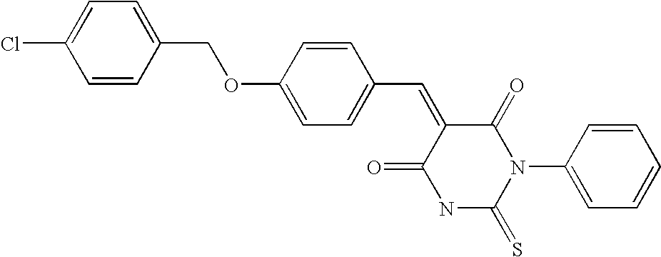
S=C1NC(=O)C(=CC2=CC=C(OCC3=CC=C(Cl)C=C3)C=C2)C(=O)N1C1=CC=CC=C1
